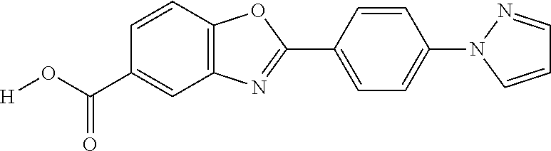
C1=CC2=C(C=C1C(O[H])=O)N=C(C1=CC=C(N3C=CC=N3)C=C1)O2
